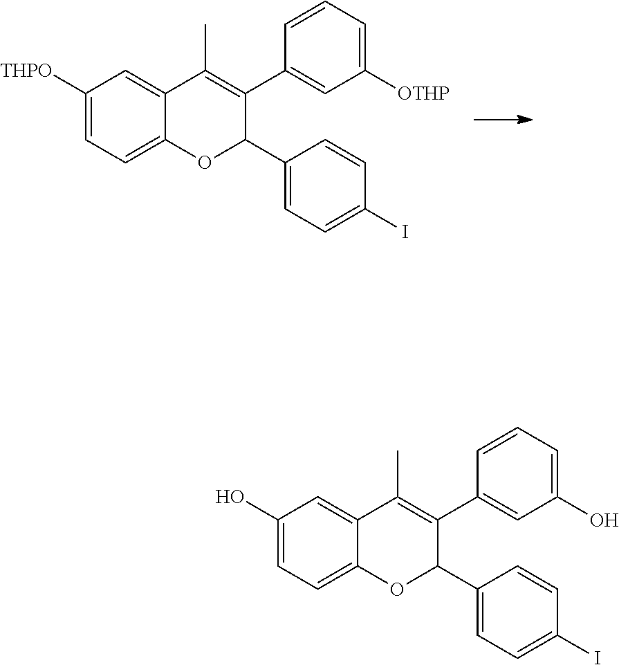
C1([THPO])=CC=C2C(=C1)C(C)=C(C1=CC([OTHP])=CC=C1)C(C1=CC=C(I)C=C1)O2.C1(O)=CC=C2C(=C1)C(C)=C(C1=CC(O)=CC=C1)C(C1=CC=C(I)C=C1)O2
